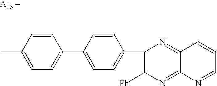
C1(C2=CC=C(C3=C([Ph])N=C4C(=N3)C=CC=N4)C=C2)=CC=C(C)C=C1
